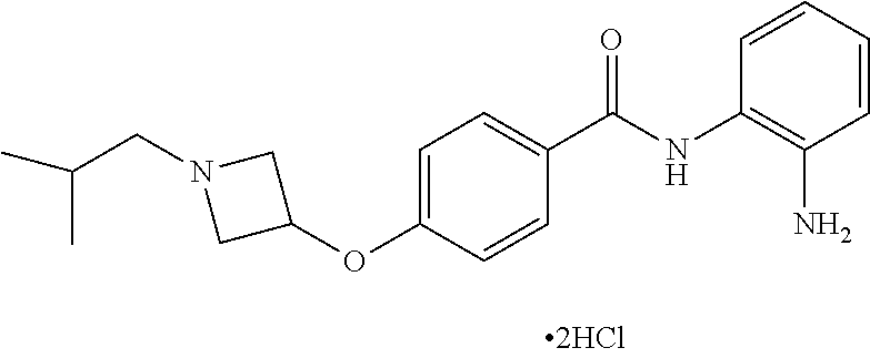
C1=CC=CC(N)=C1NC(C1=CC=C(OC2CN(CC(C)C)C2)C=C1)=O
